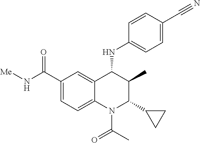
C1=CC(C#N)=CC=C1NC1C(C)C(C2CC2)N(C(=O)C)C2=CC=C(C(N[Me])=O)C=C12
